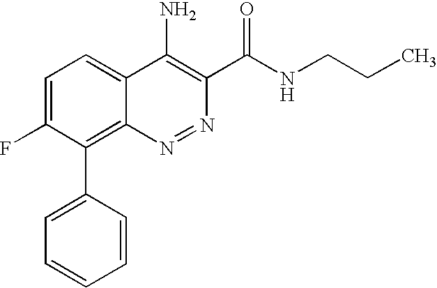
C1=C(F)C(C2=CC=CC=C2)=C2C(=C1)C(N)=C(C(NCCC)=O)N=N2
